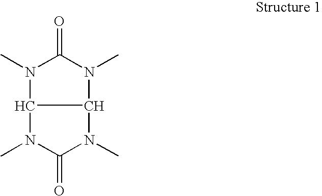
N1(C)C(=O)N(C)C2N(C)C(=O)N(C)C12
